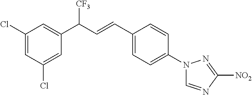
C1(Cl)=CC(C(C=CC2=CC=C(N3C=NC([NO2])=N3)C=C2)[CF3])=CC(Cl)=C1
